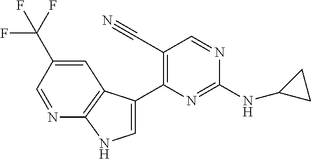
C1(NC2=NC(C3=CNC4=C3C=C(C(F)(F)F)C=N4)=C(C#N)C=N2)CC1
